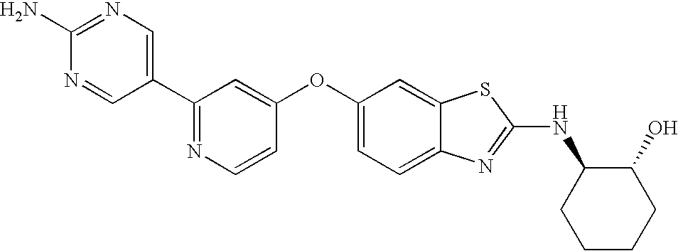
N1=C(C2=CN=C(N)N=C2)C=C(OC2=CC=C3C(=C2)SC(NC2CCCCC2O)=N3)C=C1
